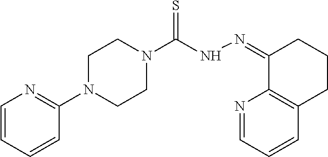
C1N(C2=NC=CC=C2)CCN(C(NN=C2C3=C(CCC2)C=CC=N3)=S)C1
